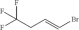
FC(CC=CBr)(F)F
